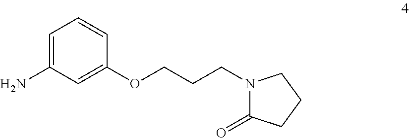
N1(CCCOC2=CC(N)=CC=C2)C(=O)CCC1
